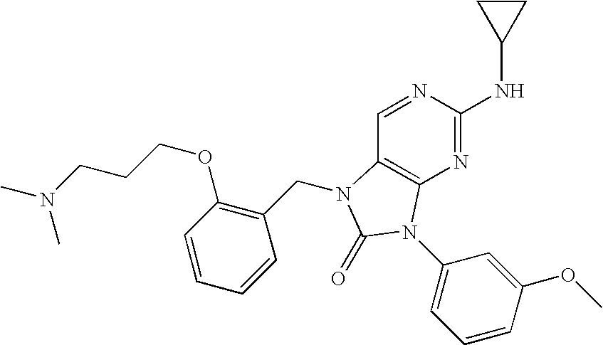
C1=NC(NC2CC2)=NC2=C1N(CC1=C(OCCCN(C)C)C=CC=C1)C(=O)N2C1=CC=CC(OC)=C1
